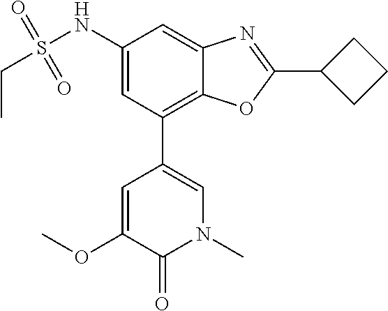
N1(C)C=C(C2=C3C(=CC(NS(CC)(=O)=O)=C2)N=C(C2CCC2)O3)C=C(OC)C1=O
